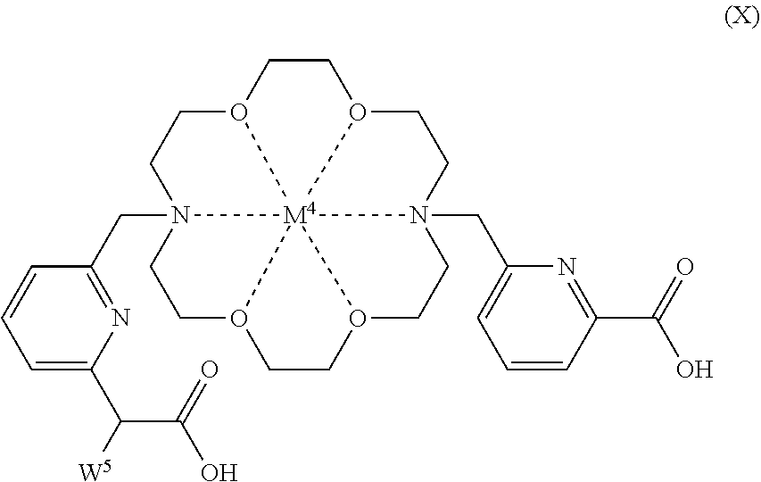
C1O2CCN3(CC4=NC(C([W5])C(=O)O)=CC=C4)CCO4CCO5CCN6(CC7=CC=CC(C(O)=O)=N7)CCO(C1)[M4]26534
